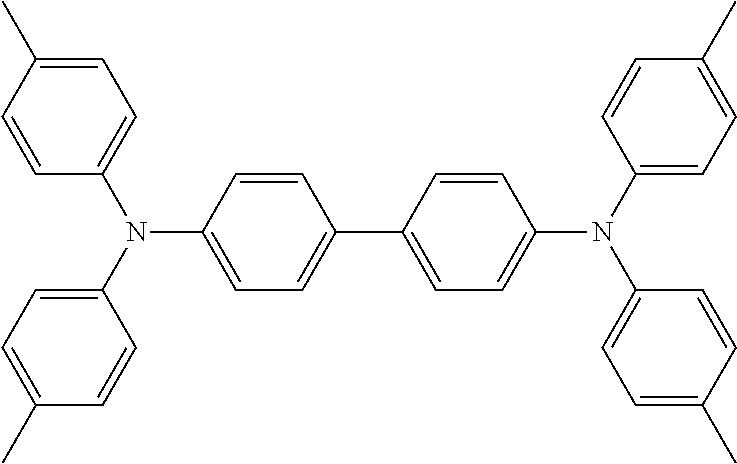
N(C1=CC=C(C2=CC=C(N(C3=CC=C(C)C=C3)C3=CC=C(C)C=C3)C=C2)C=C1)(C1=CC=C(C)C=C1)C1=CC=C(C)C=C1
